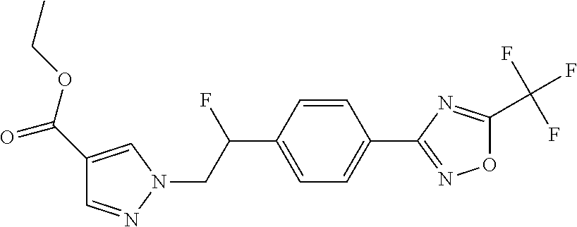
C1(C(=O)OCC)=CN(CC(F)C2=CC=C(C3=NOC(C(F)(F)F)=N3)C=C2)N=C1
